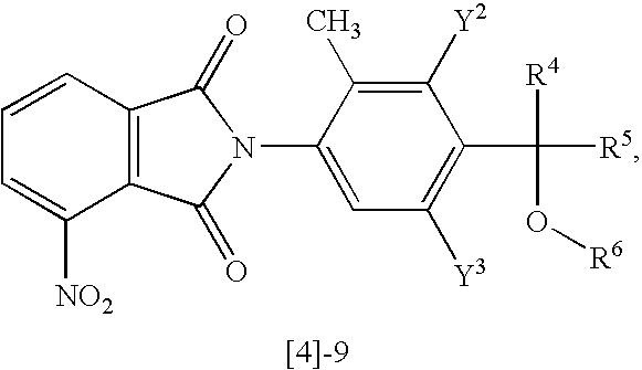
C1=C(N2C(=O)C3=C(C2=O)C([NO2])=CC=C3)C(C)=C([Y2])C(C([R5])([R4])O[R6])=C1[Y3]
